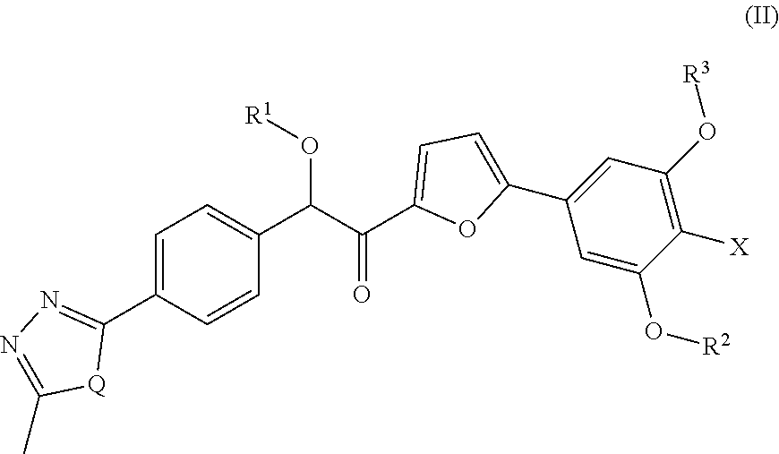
C1(C(C(C2=CC=C(C3=CC(O[R3])=C([X])C(O[R2])=C3)O2)=O)O[R1])=CC=C(C2=NN=C(C)[Q]2)C=C1
